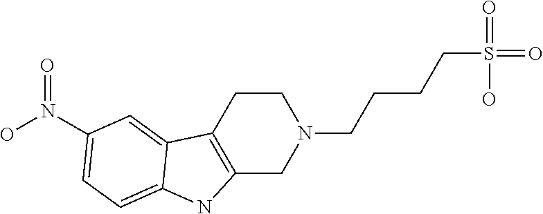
C12=C(CCN(CCCCS(=O)(=O)O)C1)C1=CC(N(=O)O)=CC=C1N2
